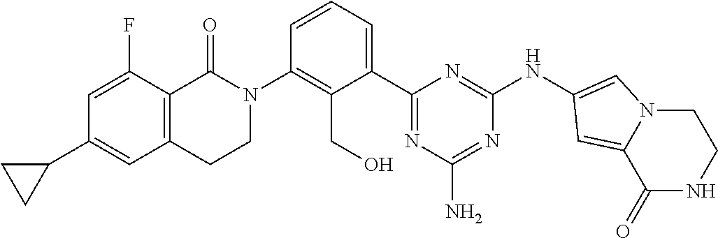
C1(C2=CC3=C(C(F)=C2)C(=O)N(C2=C(CO)C(C4=NC(N)=NC(NC5=CN6CCNC(=O)C6=C5)=N4)=CC=C2)CC3)CC1
